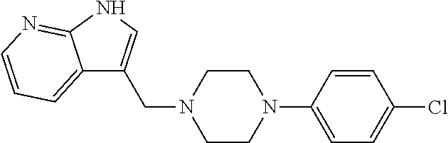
C1=CC(Cl)=CC=C1N1CCN(CC2=CNC3=NC=CC=C23)CC1
